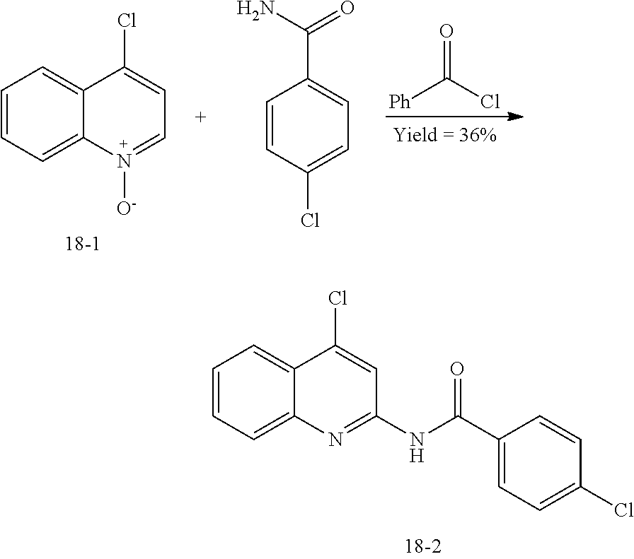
C1=CC=C2C(=C1)C(Cl)=CC(NC(C1=CC=C(Cl)C=C1)=O)=N2.[Ph]C(=O)Cl.C1=CC=C2C(=C1)C(Cl)=CC=N2[O-].C1=CC(Cl)=CC=C1C(=O)N
